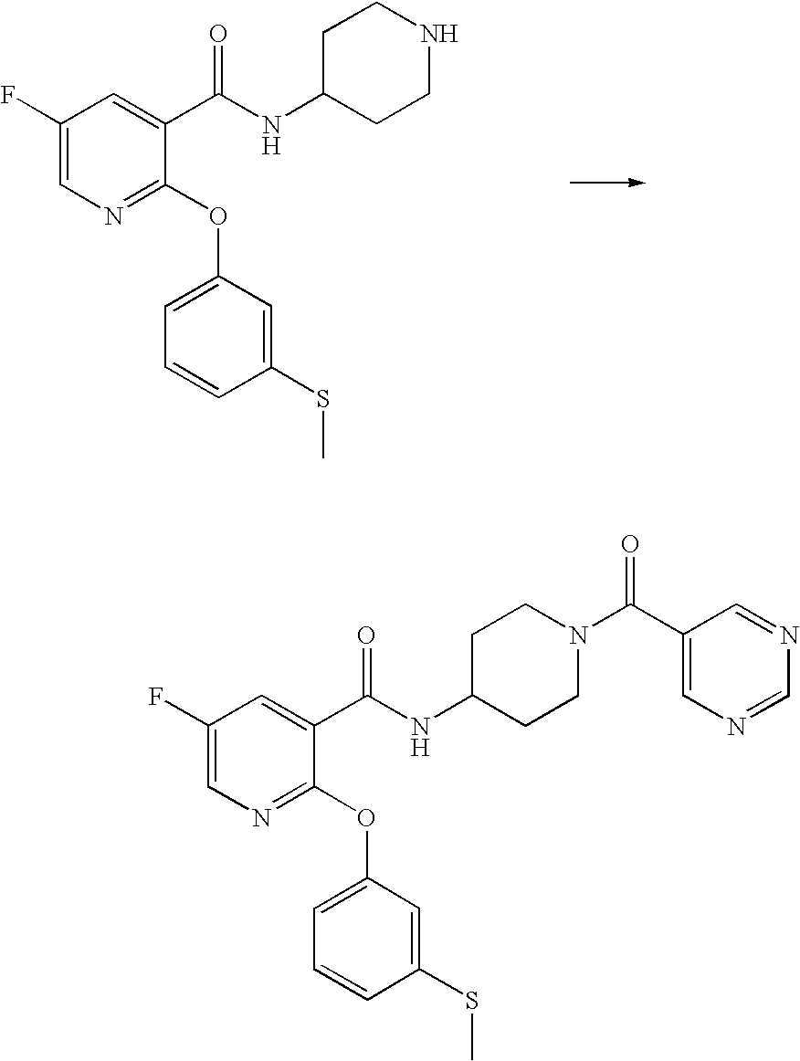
C1(F)=CN=C(OC2=CC=CC(SC)=C2)C(C(NC2CCNCC2)=O)=C1.C1(F)=CN=C(OC2=CC=CC(SC)=C2)C(C(NC2CCN(C(=O)C3=CN=CN=C3)CC2)=O)=C1
